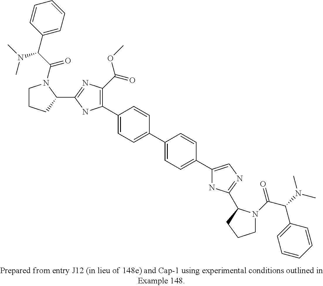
C1(C2=CC=C(C3=CC=C(C4=CN=C(C5N(C(=O)C(C6=CC=CC=C6)N(C)C)CCC5)N4)C=C3)C=C2)=C(C(=O)OC)N=C(C2N(C(C(N(C)C)C3=CC=CC=C3)=O)CCC2)N1
